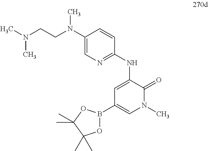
C1(N(CCN(C)C)C)=CN=C(NC2=CC(B3OC(C)(C)C(C)(C)O3)=CN(C)C2=O)C=C1
